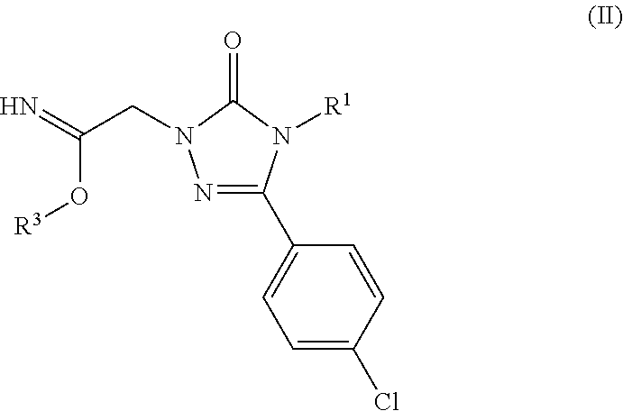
N1=C(C2=CC=C(Cl)C=C2)N([R1])C(=O)N1CC(=N)O[R3]
